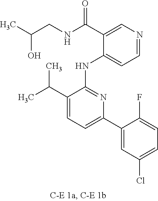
C1(NC2=NC(C3=CC(Cl)=CC=C3F)=CC=C2C(C)C)=CC=NC=C1C(NCC(C)O)=O
